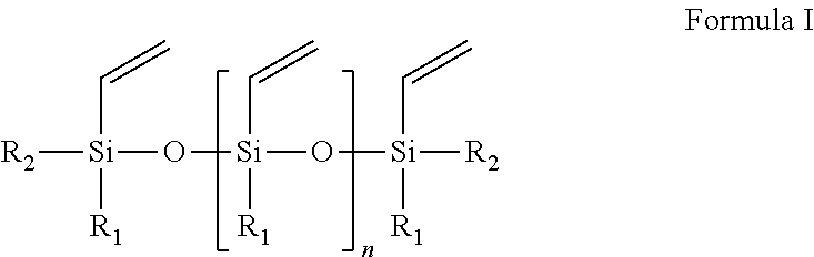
[R2][Si](O[Si](O[Si]([R2])(C=C)[R1])(C=C)[R1])(C=C)[R1]
